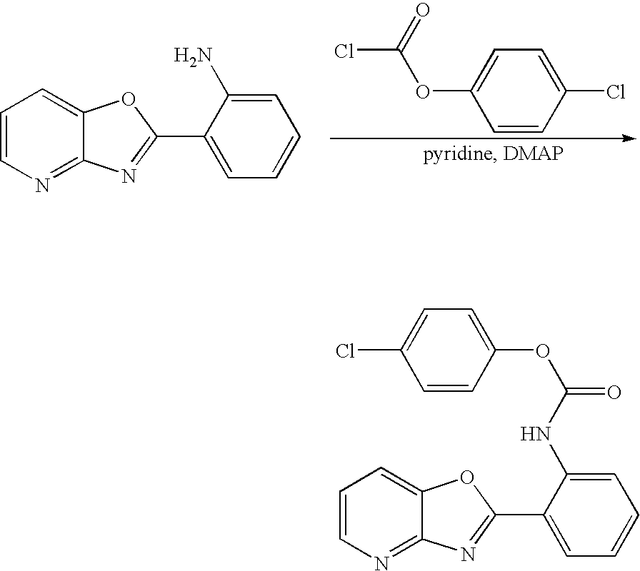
C1=CN=C2C(=C1)OC(C1=CC=CC=C1N)=N2.C1(OC(Cl)=O)=CC=C(Cl)C=C1.C1=CN=C2C(=C1)OC(C1=CC=CC=C1NC(OC1=CC=C(Cl)C=C1)=O)=N2
